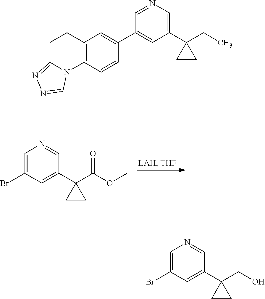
C1(Br)=CN=CC(C2(C(OC)=O)CC2)=C1.C12=C(C=CC(C3=CC(C4(CC)CC4)=CN=C3)=C1)N1C(=NN=C1)CC2.C1(Br)=CN=CC(C2(CO)CC2)=C1
